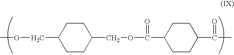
O(CC1CCC(COC(C2CCC(C(C)=O)CC2)=O)CC1)C
